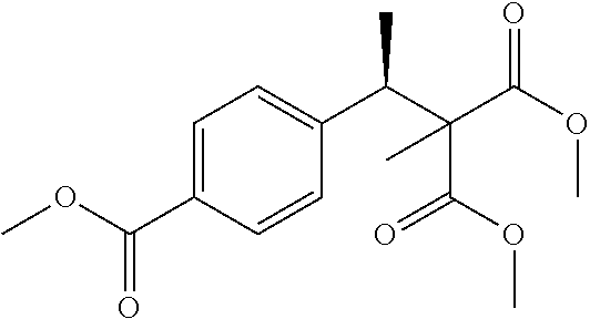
C1=C(C(OC)=O)C=CC(C(C(C(OC)=O)(C(OC)=O)C)C)=C1
